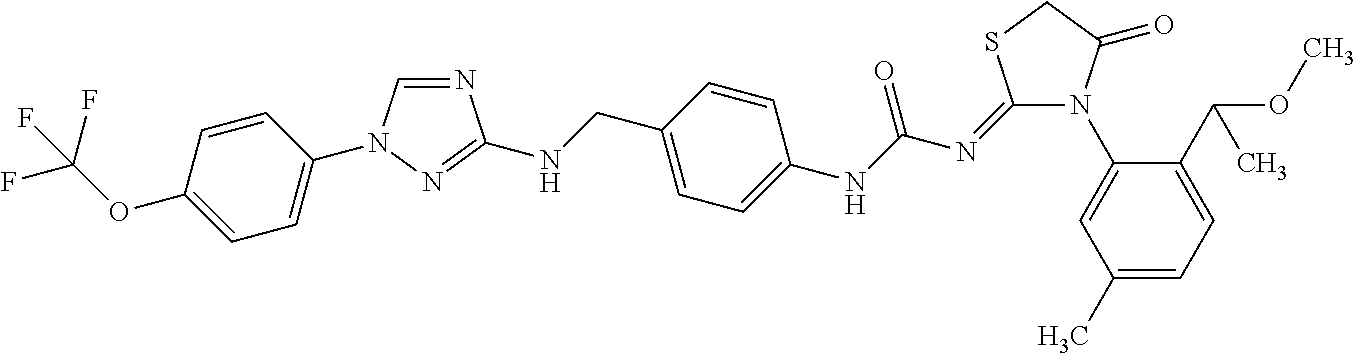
N1(C2=CC(C)=CC=C2C(OC)C)C(=O)CSC1=NC(NC1=CC=C(CNC2=NN(C3=CC=C(OC(F)(F)F)C=C3)C=N2)C=C1)=O
